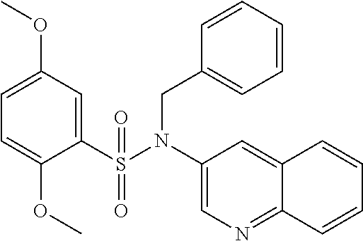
C1=C(OC)C=C(S(N(C2=CN=C3C(=C2)C=CC=C3)CC2=CC=CC=C2)(=O)=O)C(OC)=C1
